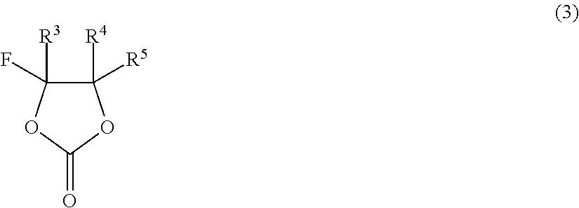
C1([R4])([R5])C([R3])(F)OC(=O)O1
